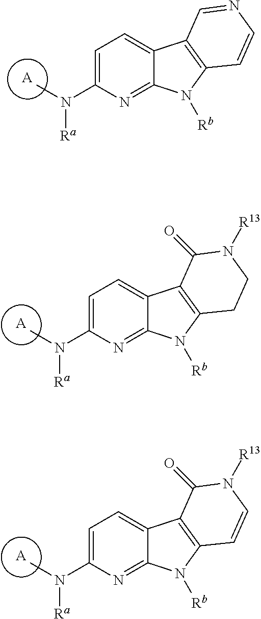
[A].C1=C(N(C)[Ra])N=C2C(=C1)C1=C(N2[Rb])C=CN=C1.[A].C1=C(N(C)[Ra])N=C2C(=C1)C1=C(N2[Rb])CCN([R13])C1=O.[A].C1=C(N(C)[Ra])N=C2C(=C1)C1=C(N2[Rb])C=CN([R13])C1=O
